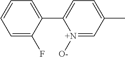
C1=CC=C(F)C(C2=CC=C(C)C=[N+]2[O-])=C1
